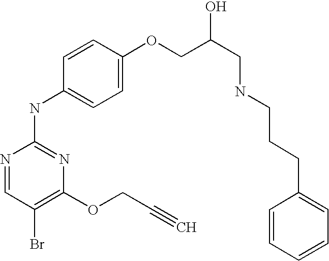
N1=CC(Br)=C(OCC#C)N=C1NC1=CC=C(OCC(CNCCCC2=CC=CC=C2)O)C=C1
